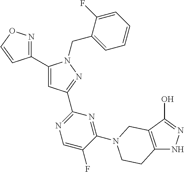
C1(C2=NOC=C2)=CC(C2=NC=C(F)C(N3CC4=C(NN=C4O)CC3)=N2)=NN1CC1=CC=CC=C1F
